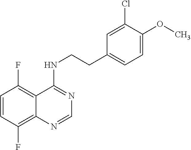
C1=CC(F)=C2C(=C1F)C(NCCC1=CC=C(OC)C(Cl)=C1)=NC=N2
